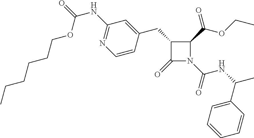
C1(CC2=CC(NC(OCCCCCC)=O)=NC=C2)C(=O)N(C(NC(C)C2=CC=CC=C2)=O)C1C(=O)OCC
